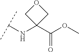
C(NC1(C(OC)=O)COC1)(C)C
